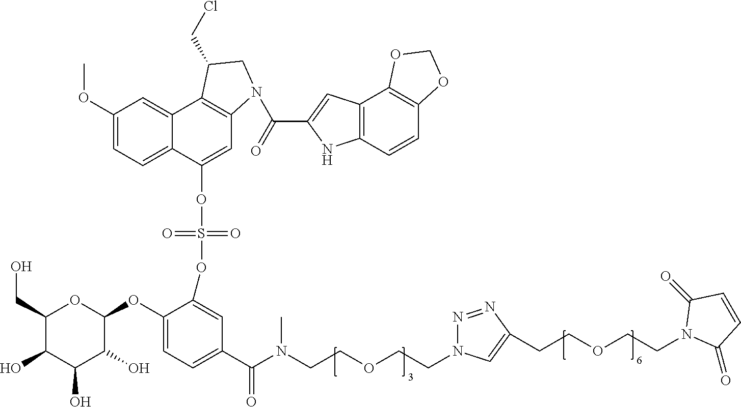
C1(CO)C(O)C(O)C(O)C(OC2=CC=C(C(N(CCOCCN3N=NC(CCOCCN4C(=O)C=CC4=O)=C3)C)=O)C=C2OS(=O)(=O)OC2=CC3=C(C4=CC(OC)=CC=C24)C(CCl)CN3C(=O)C2=CC3=C(N2)C=CC2=C3OCO2)O1
